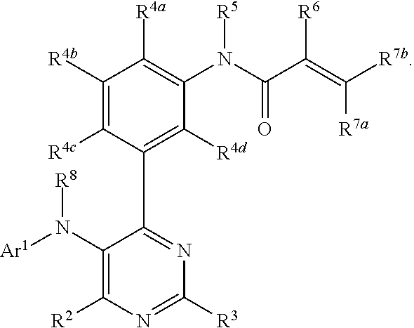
C1([R4b])=C([R4c])C(C2=NC([R3])=NC([R2])=C2N([Ar1])[R8])=C([R4d])C(N([R5])C(=O)C(=C([R7a])[R7b])[R6])=C1[R4a]
